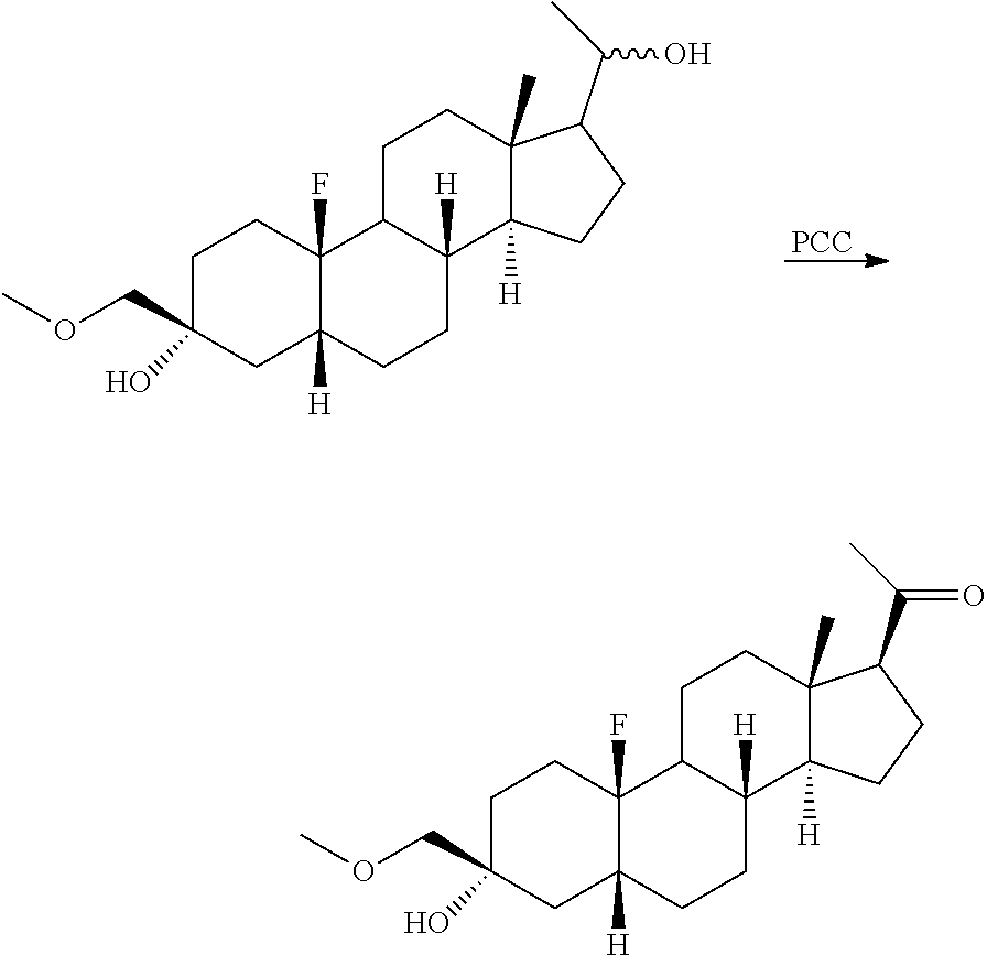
[PCC].C1C(O)(COC)CC2([H])C(F)(C1)C1C([H])(CC2)C2([H])C(C)(CC1)C(C(C)O)CC2.C1C(O)(COC)CC2([H])C(F)(C1)C1C([H])(CC2)C2([H])C(C)(CC1)C(C(C)=O)CC2
